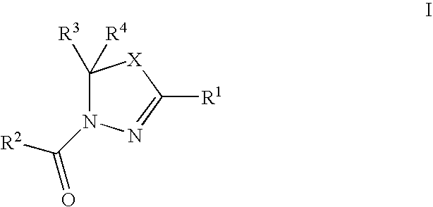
C1([R4])([R3])N(C(=O)[R2])N=C([R1])[X]1
